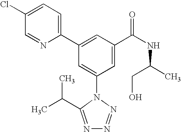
C1(C2=CC(C(NC(C)CO)=O)=CC(N3C(C(C)C)=NN=N3)=C2)=CC=C(Cl)C=N1
